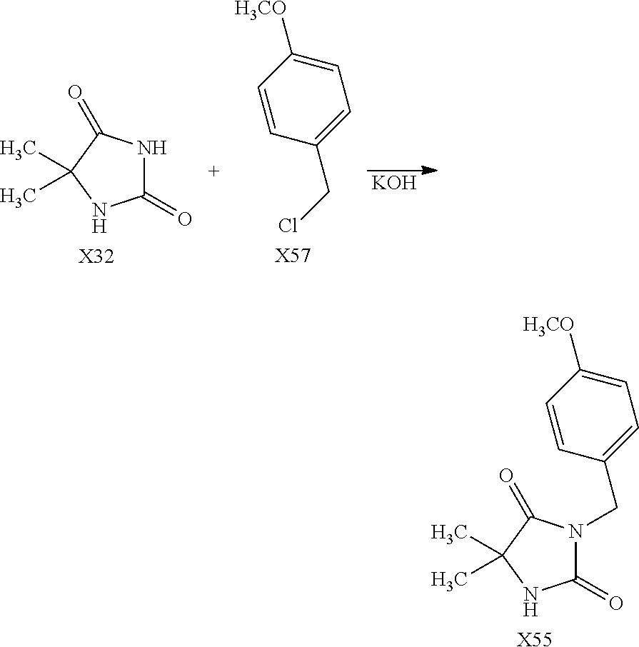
C1(=O)NC(=O)C(C)(C)N1.[X32].C1=C([H3CO])C=CC(CCl)=C1.[X57].[KOH].C1(=O)N(CC2=CC=C([H3CO])C=C2)C(=O)C(C)(C)N1.[X55]
